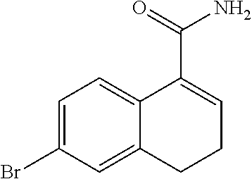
C1=C(Br)C=C2C(=C1)C(C(=O)N)=CCC2
